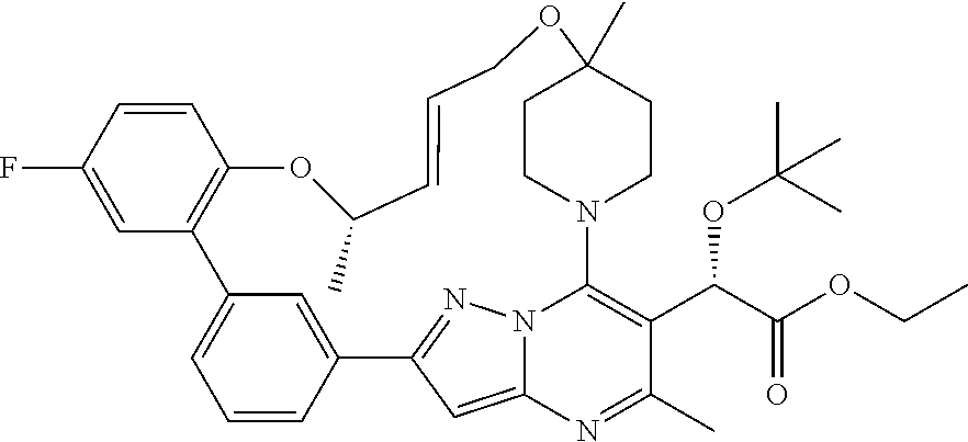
C1=CC(F)=CC2=C1OC(C)C=CCOC1(C)CCN(C3=C(C(C(OCC)=O)OC(C)(C)C)C(C)=NC4=CC(=NN43)C3=CC2=CC=C3)CC1
